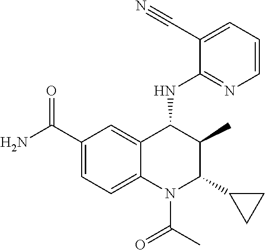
C1(C(N)=O)=CC=C2C(=C1)C(NC1=NC=CC=C1C#N)C(C)C(C1CC1)N2C(C)=O
